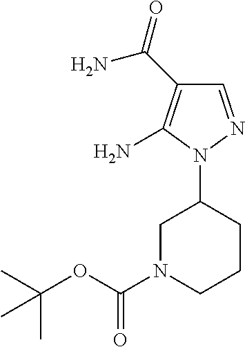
C1N(C(OC(C)(C)C)=O)CCCC1N1N=CC(C(=O)N)=C1N
